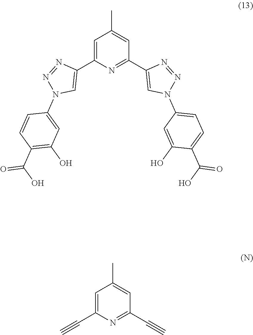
C1(N2N=NC(C3=NC(C4=CN(C5=CC(O)=C(C(O)=O)C=C5)N=N4)=CC(C)=C3)=C2)=CC=C(C(=O)O)C(O)=C1.C1(C)=CC(C#C)=NC(C#C)=C1
